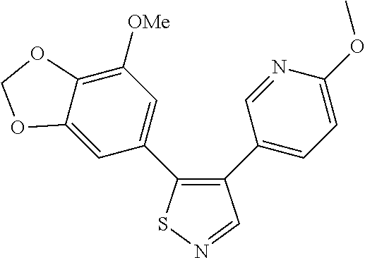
C12=CC(C3=C(C4=CC=C(OC)N=C4)C=NS3)=CC([OMe])=C1OCO2
